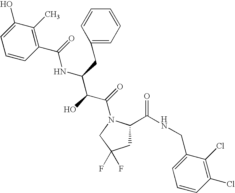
C1C(C(NCC2=CC=CC(Cl)=C2Cl)=O)N(C(=O)C(C(NC(=O)C2=C(C)C(O)=CC=C2)CC2=CC=CC=C2)O)CC1(F)F
